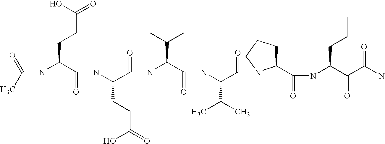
CC(=O)NC(C(NC(C(NC(C(NC(C(=O)N1C(C(NC(C(C(N)=O)=O)CCC)=O)CCC1)C(C)C)=O)C(C)C)=O)CCC(O)=O)=O)CCC(=O)O
